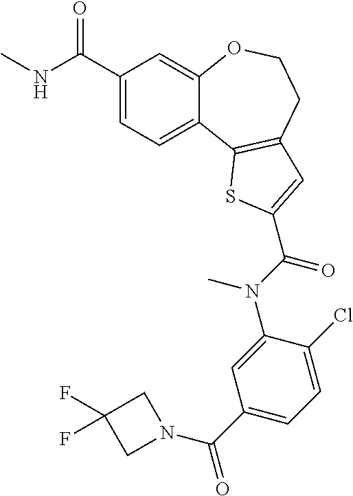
C1(C(=O)NC)=CC=C2C(=C1)OCCC1=C2SC(C(=O)N(C2=CC(C(=O)N3CC(F)(F)C3)=CC=C2Cl)C)=C1
